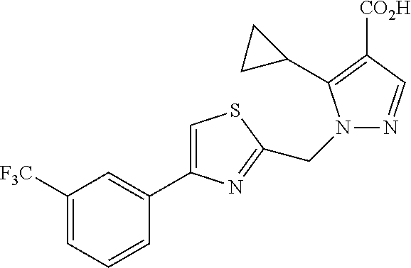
C1([F3C])=CC=CC(C2=CSC(CN3N=CC([CO2H])=C3C3CC3)=N2)=C1
